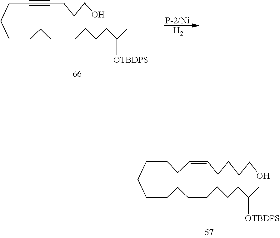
C(CCCCCCCC(C)[OTBDPS])CCCCC=CCCCCO.[P-2/Ni].[H2].C(CCCCCCCC(C)[OTBDPS])CCC#CCCCO
